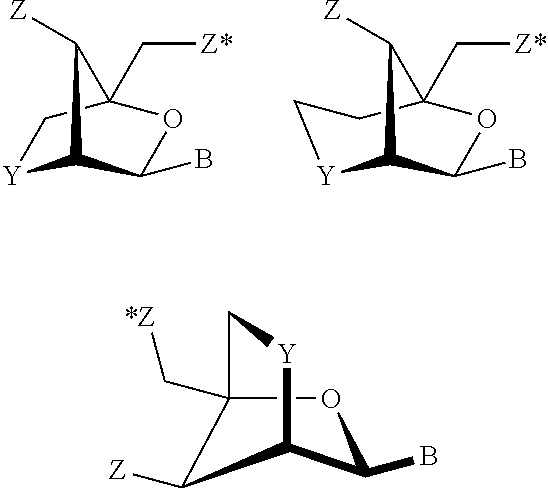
[Y]1C2C(B)OC(C[Z*])(C1)C2[Z].[Y]1C2C(B)OC(C[Z*])(CC1)C2[Z].C12(C[*Z])OC(B)C(C1[Z])[Y]C2
